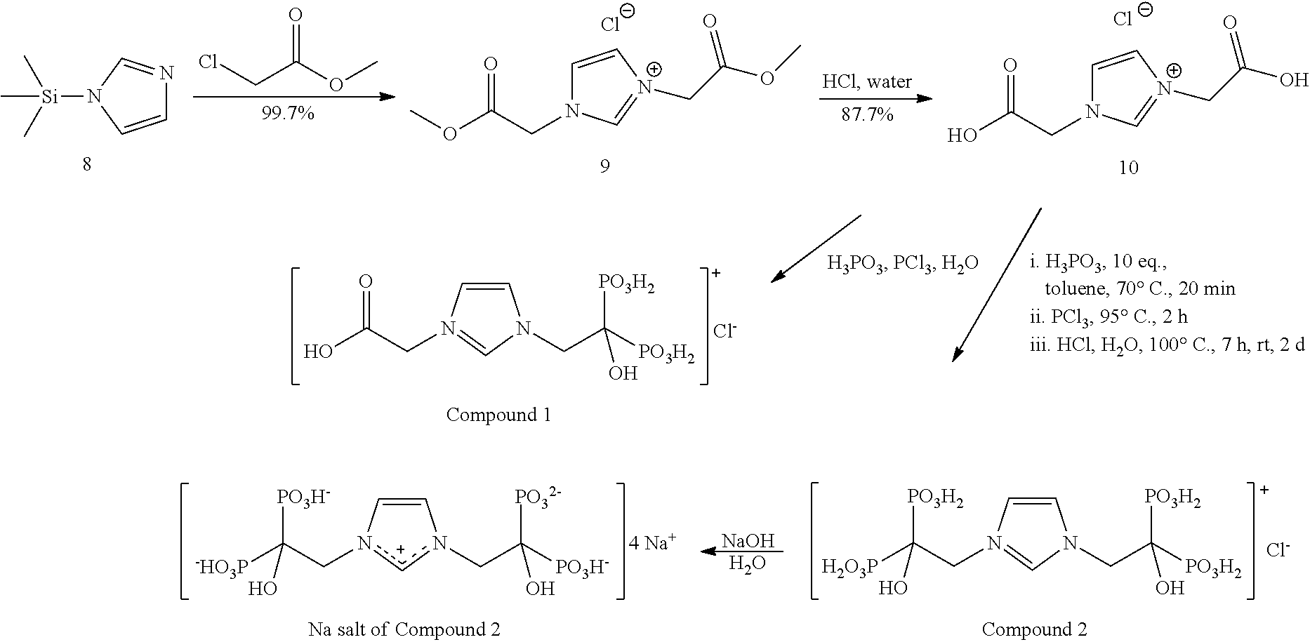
C1=CN([Si](C)(C)C)C=N1.O=C(OC)CCl.C1=C[N+](CC(O)=O)=CN1CC(O)=O.[Cl-].C1=C[N+](CC(OC)=O)=CN1CC(OC)=O.[Cl-].C1=CN(CC(O)=O)=CN1CC([PO3H2])([PO3H2])O.[Cl-].C1=CN(CC([H2O3P])([PO3H2])O)=CN1CC([PO3H2])([PO3H2])O.[NaOH].O.C1=Cn(CC([-HO3P])([PO3H-])O)[c+]n1CC([PO3H-])([PO32-])O.[Cl-]
